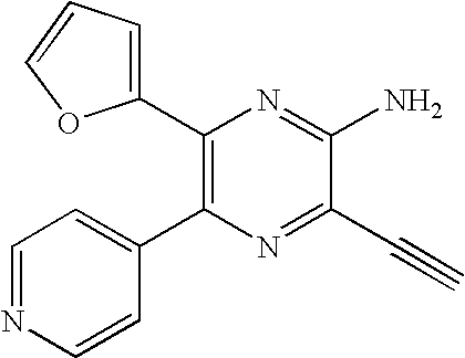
C1(C2=C(C3=CC=NC=C3)N=C(C#C)C(N)=N2)=CC=CO1
